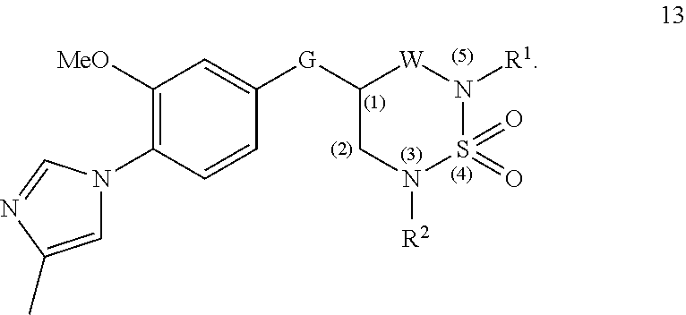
C1([G]C2=CC([MeO])=C(N3C=C(C)N=C3)C=C2)CN([R2])S(=O)(=O)N([R1])[W]1
